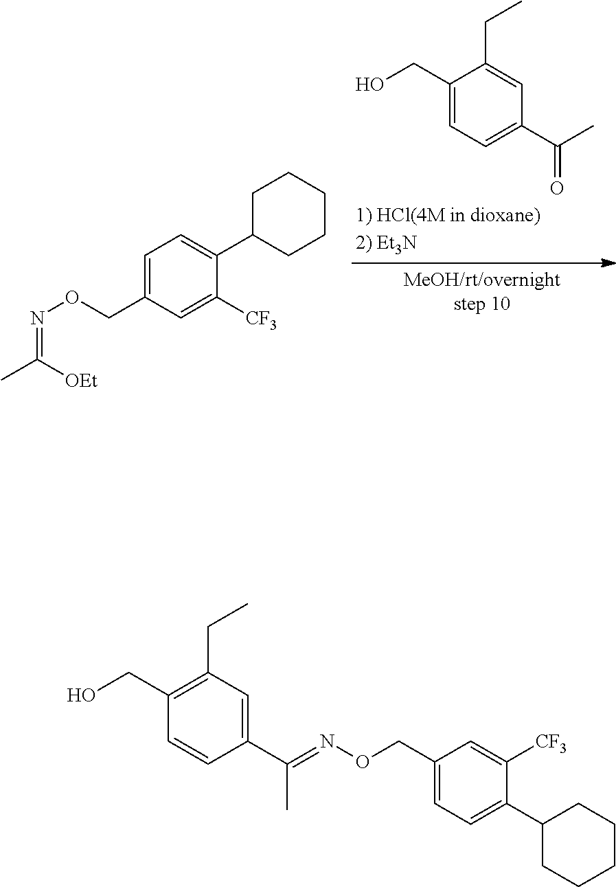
C1(CON=C(C)[OEt])=CC=C(C2CCCCC2)C([CF3])=C1.C1(CO)=CC=C(C(C)=O)C=C1CC.C1(CON=C(C2=CC(CC)=C(CO)C=C2)C)=CC=C(C2CCCCC2)C([CF3])=C1
